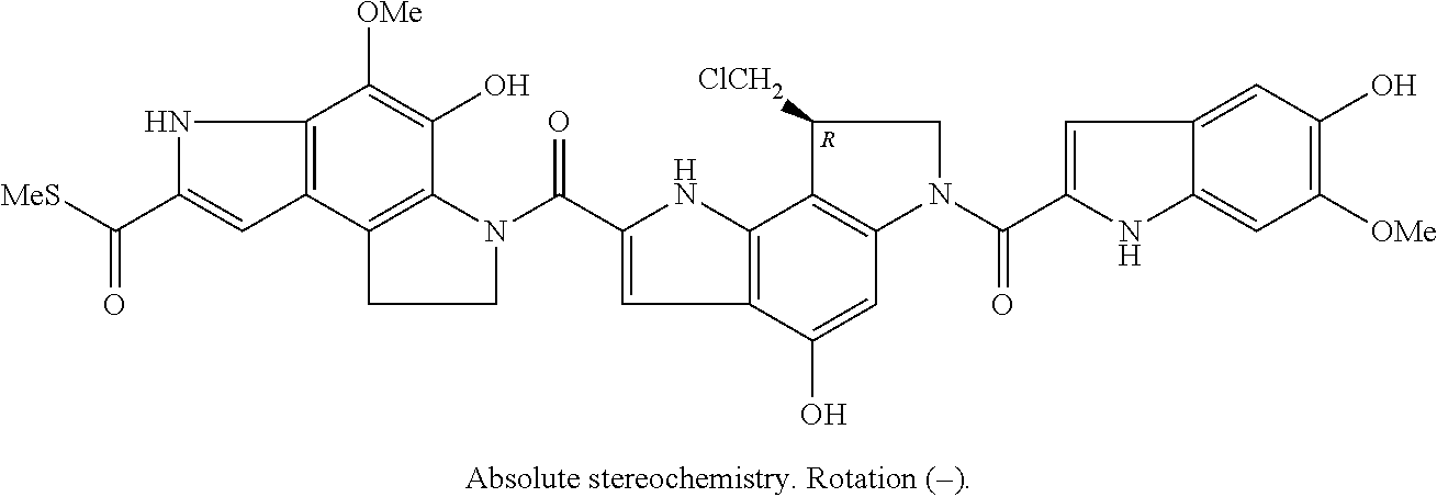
[R].C1=C(C(N2CCC3=C2C(O)=C([OMe])C2=C3C=C(C([MeS])=O)N2)=O)NC2=C1C(O)=CC1=C2C([ClCH2])CN1C(C1=CC2=CC(O)=C([OMe])C=C2N1)=O
